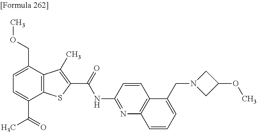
C1=C(C(=O)C)C2=C(C(COC)=C1)C(C)=C(C(=O)NC1=NC3=C(C=C1)C(CN1CC(OC)C1)=CC=C3)S2
